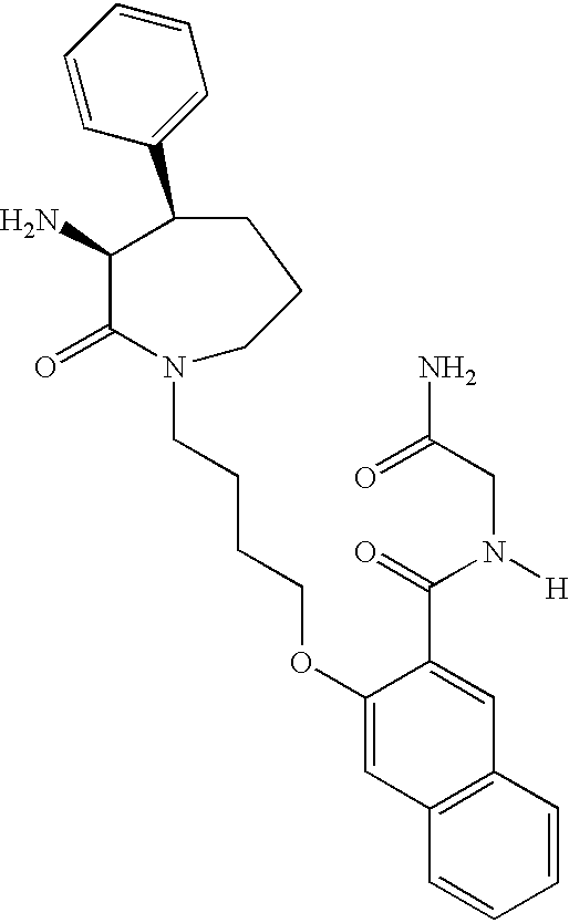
N1(CCCCOC2=CC3=C(C=C2C(=O)N([H])CC(N)=O)C=CC=C3)C(=O)C(N)C(C2=CC=CC=C2)CCC1
